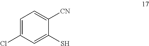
C1=C(Cl)C=C(S)C([CN])=C1
